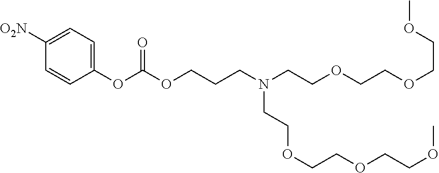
C1(OC(OCCCN(CCOCCOCCOC)CCOCCOCCOC)=O)=CC=C([O2N])C=C1
